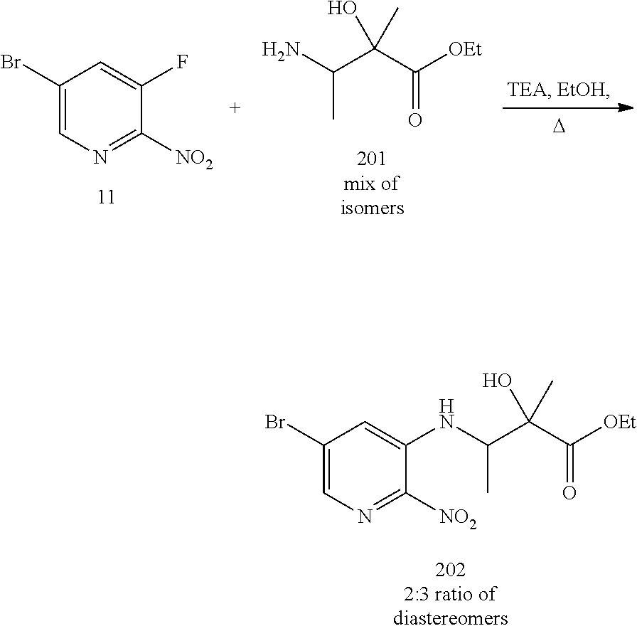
C(C(C([OEt])=O)(O)C)(N)C.C1(Br)=CN=C([NO2])C(F)=C1.[D].C1(Br)=CN=C([NO2])C(NC(C(C([OEt])=O)(O)C)C)=C1
